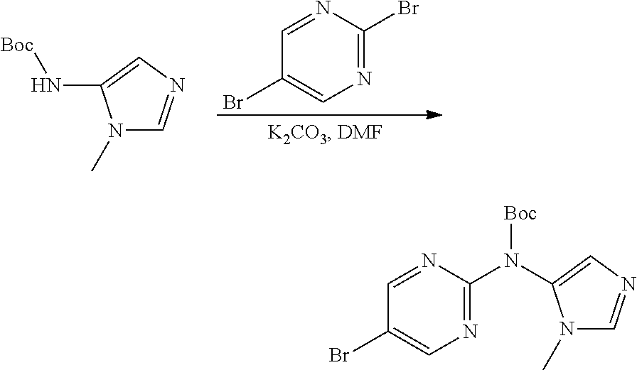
N1(C)C=NC=C1N[Boc].N1=C(Br)N=CC(Br)=C1.N1(C)C=NC=C1N(C1=NC=C(Br)C=N1)[Boc]
